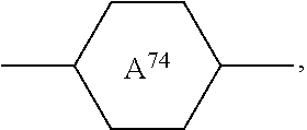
C1CC(C)CCC1C.[A74]
